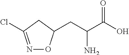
N1=C(Cl)CC(CC(C(O)=O)N)O1
